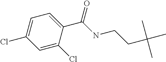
C1=C(Cl)C=C(Cl)C(C(NCCC(C)(C)C)=O)=C1
